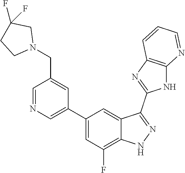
C1=NC=C(C2=CC(F)=C3C(=C2)C(C2=NC4=C(N2)N=CC=C4)=NN3)C=C1CN1CC(F)(F)CC1
